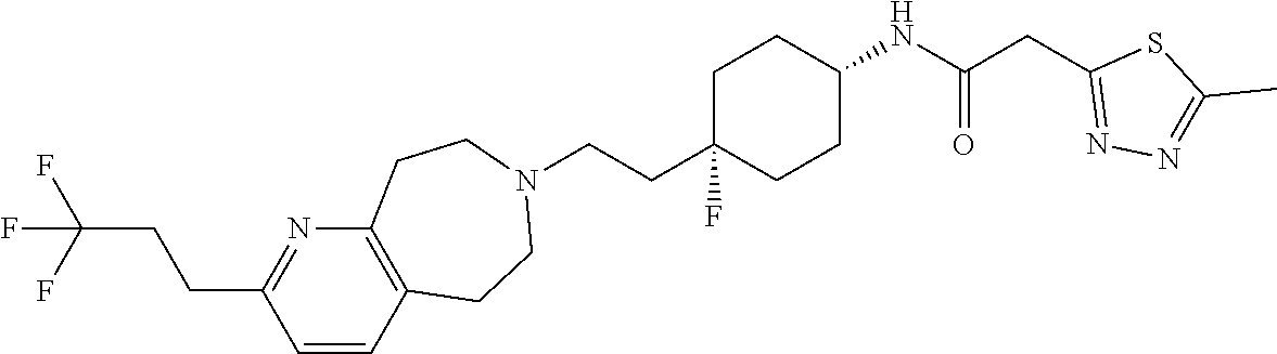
C1C(CCN2CCC3=C(CC2)C=CC(CCC(F)(F)F)=N3)(F)CCC(NC(CC2=NN=C(C)S2)=O)C1
